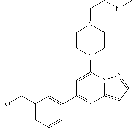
C1(C2=NC3=CC=NN3C(N3CCN(CCN(C)C)CC3)=C2)=CC(CO)=CC=C1
